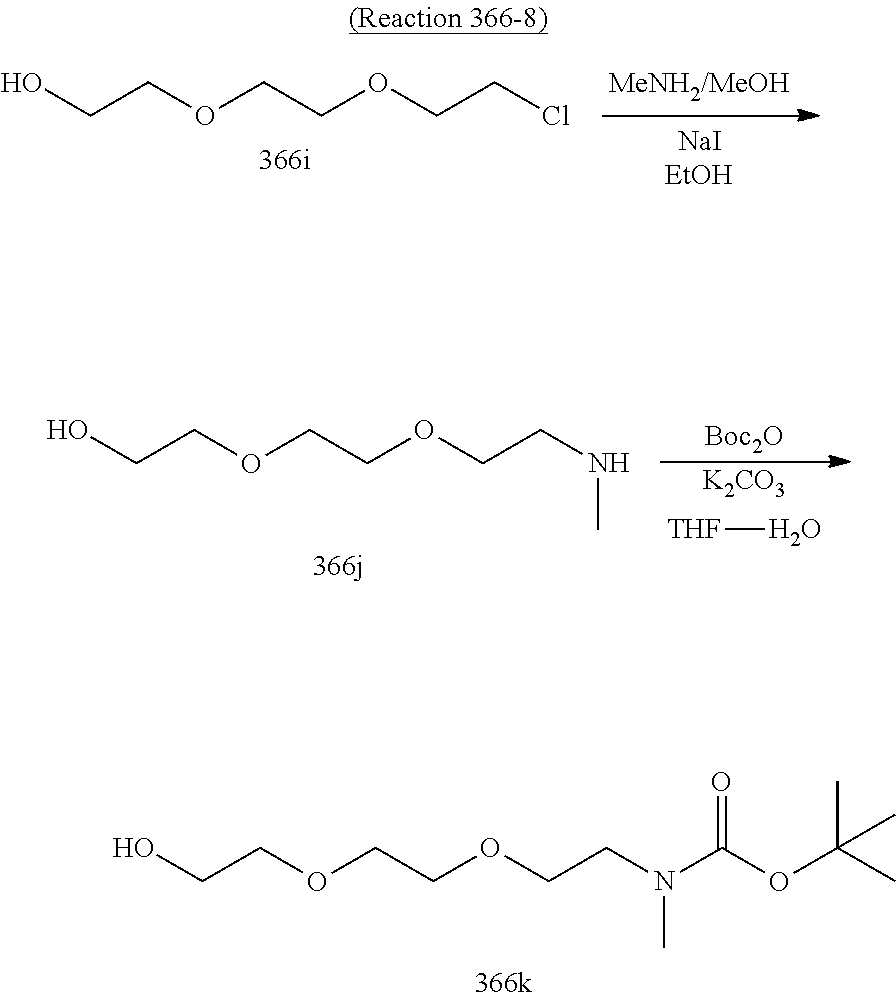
C(COCCOCCCl)O.[K2CO3].O[THF].C(COCCOCCNC)O.[Boc2O].C(COCCOCCN(C(OC(C)(C)C)=O)C)O
